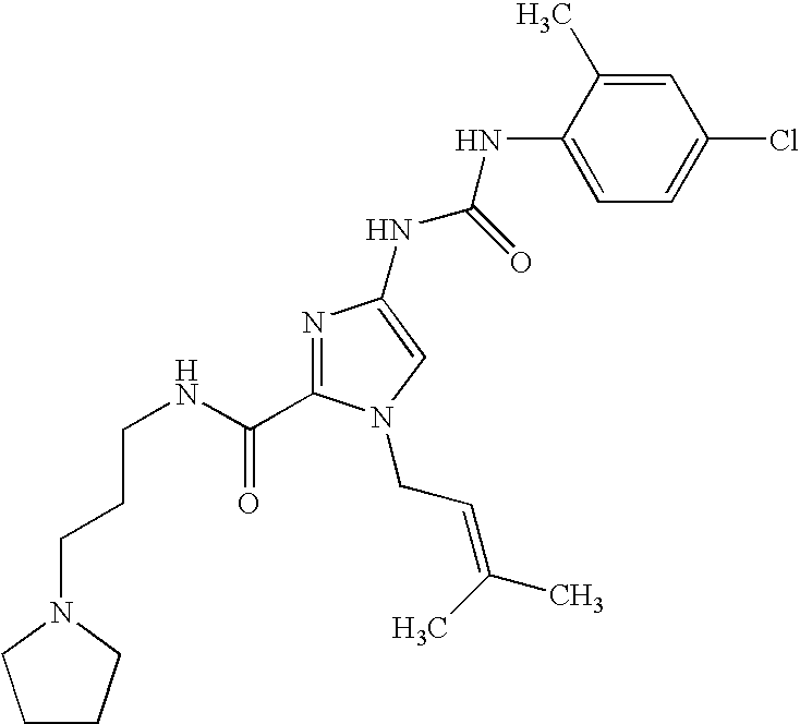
C(NC(=O)C1=NC(NC(NC2=CC=C(Cl)C=C2C)=O)=CN1CC=C(C)C)CCN1CCCC1
